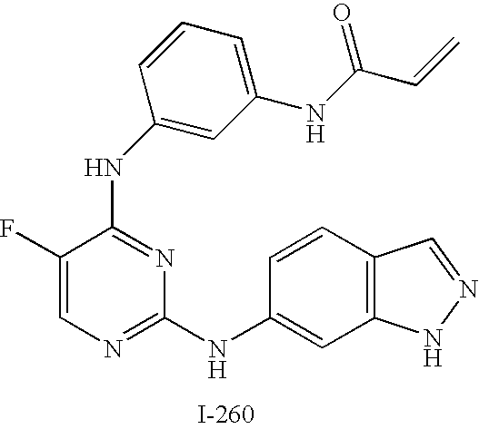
N(C1=NC(NC2=CC3=C(C=C2)C=NN3)=NC=C1F)C1=CC(NC(C=C)=O)=CC=C1
